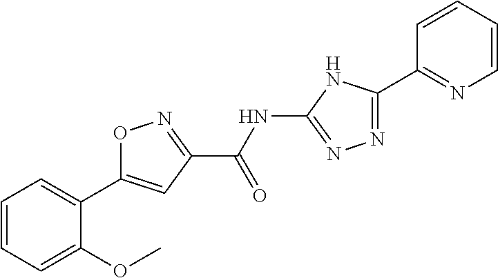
C1(C(=O)NC2=NN=C(C3=NC=CC=C3)N2)=NOC(C2=CC=CC=C2OC)=C1
